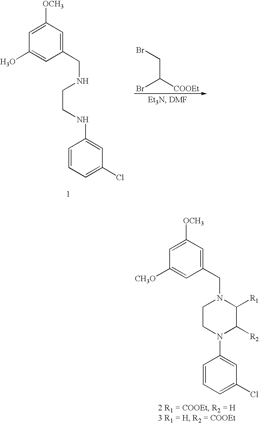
C1=C([OCH3])C=C(CNCCNC2=CC(Cl)=CC=C2)C=C1O.BrC([COOEt])CBr.C1=C([OCH3])C=C(CN2CCN(C3=CC(Cl)=CC=C3)C([R2])C2[R1])C=C1[CH3O]
